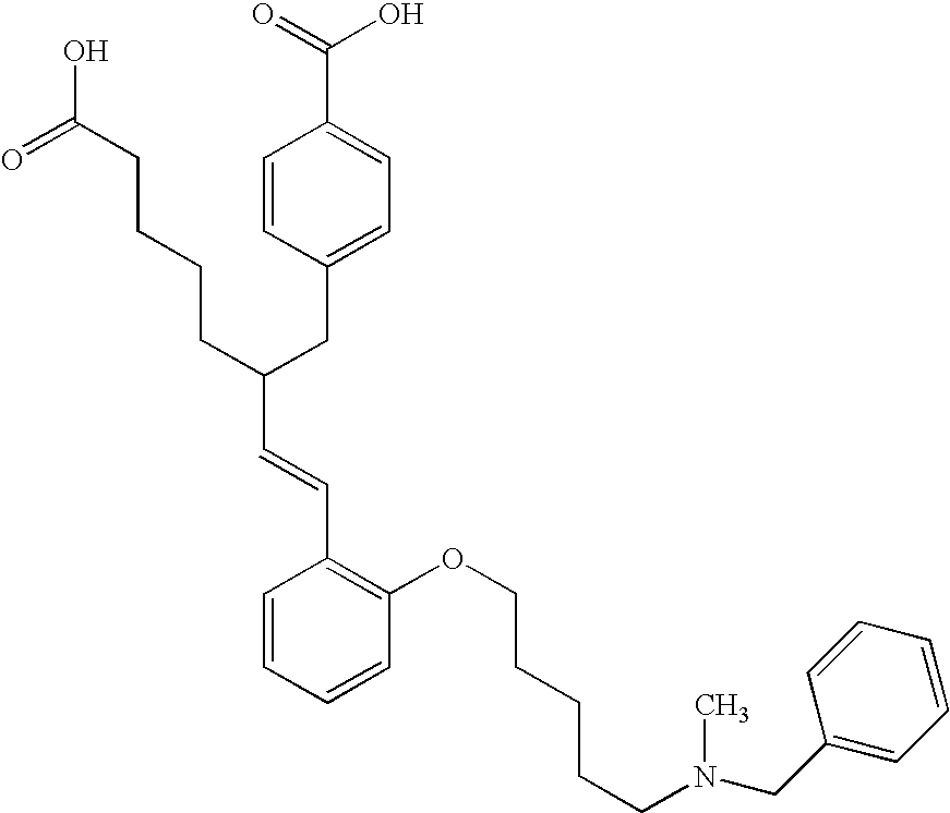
C(C(CC1=CC=C(C(=O)O)C=C1)CCCCC(O)=O)=CC1=C(OCCCCCN(C)CC2=CC=CC=C2)C=CC=C1
